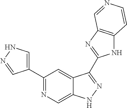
C1(C2=NC=C3C(=C2)C(C2=NC4=C(N2)C=CN=C4)=NN3)=CNN=C1
